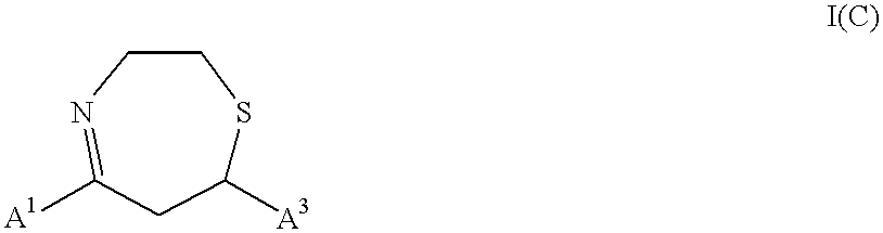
C1([A3])SCCN=C([A1])C1
